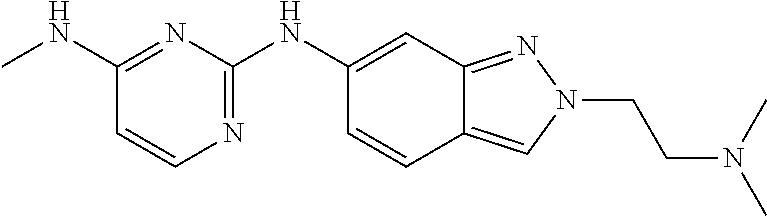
C1(NC)=NC(NC2=CC3=NN(CCN(C)C)C=C3C=C2)=NC=C1
